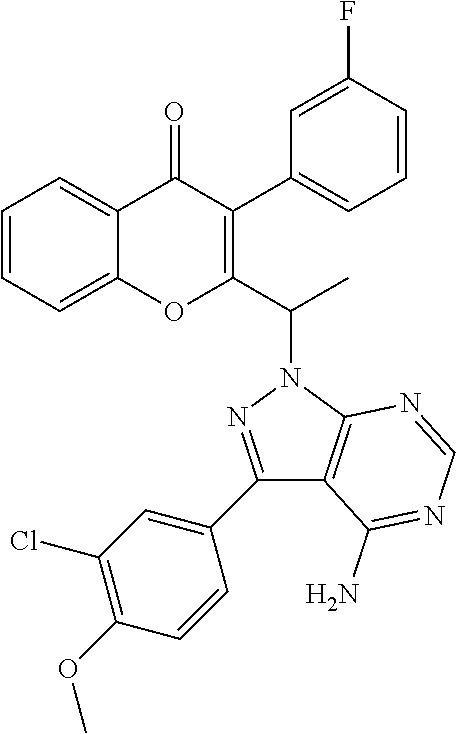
C1=CC=C2C(=C1)OC(C(N1N=C(C3=CC(Cl)=C(OC)C=C3)C3=C1N=CN=C3N)C)=C(C1=CC=CC(F)=C1)C2=O
